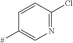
C1=CC(Cl)=NC=C1[#]
